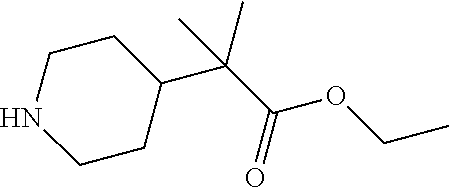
N1CCC(C(C(OCC)=O)(C)C)CC1
